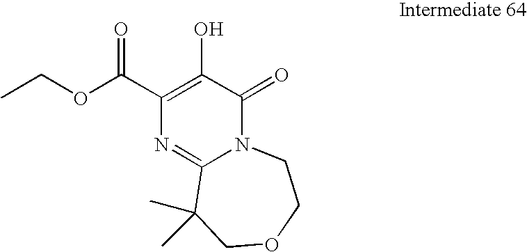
N12C(=O)C(O)=C(C(OCC)=O)N=C1C(C)(C)COCC2
